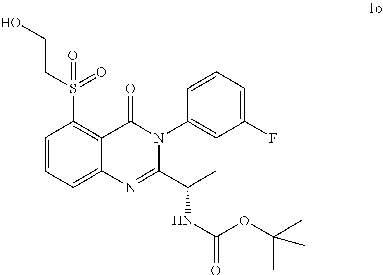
C(CS(C1=C2C(=CC=C1)N=C(C(C)NC(=O)OC(C)(C)C)N(C1=CC(F)=CC=C1)C2=O)(=O)=O)O
